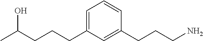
C1(CCCC(C)O)=CC=CC(CCCN)=C1
